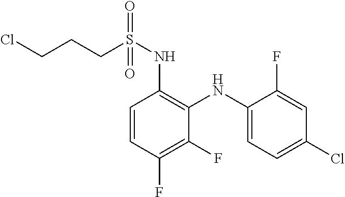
C1=CC(F)=C(F)C(NC2=CC=C(Cl)C=C2F)=C1NS(CCCCl)(=O)=O
